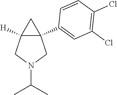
C12([H])C(C3=CC(Cl)=C(Cl)C=C3)(CN(C(C)C)C1)C2
